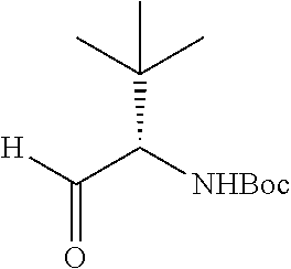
[H]C(C([NHBoc])C(C)(C)C)=O
